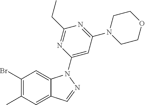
C1(Br)=C(C)C=C2C(=C1)N(C1=CC(N3CCOCC3)=NC(CC)=N1)N=C2
